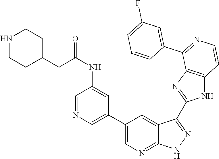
C1=NC=C(C2=CN=C3C(=C2)C(C2=NC4=C(N2)C=CN=C4C2=CC(F)=CC=C2)=N[N H]3)C=C1NC(=O)CC1CCNCC1
